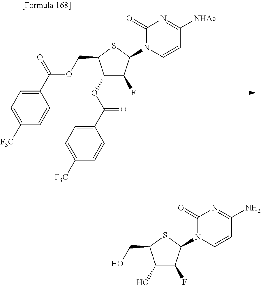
C(O)C1C(O)C(F)C(N2C=CC(N)=NC2=O)S1.C(OC(C1=CC=C([F3C])C=C1)=O)C1C(OC(C2=CC=C([F3C])C=C2)=O)C(F)C(N2C=CC([NHAc])=NC2=O)S1
